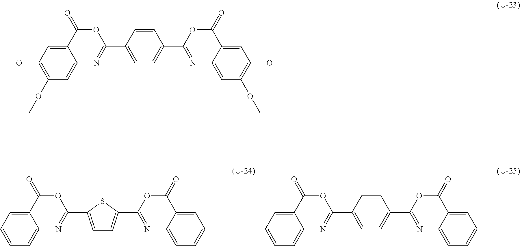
C12=CC(OC)=C(OC)C=C1N=C(C1=CC=C(C3=NC4=CC(OC)=C(OC)C=C4C(=O)O3)C=C1)OC2=O.C12=CC=CC=C1N=C(C1=CC=C(C3=NC4=CC=CC=C4C(=O)O3)C=C1)OC2=O.C12=CC=CC=C1N=C(C1=CC=C(C3=NC4=CC=CC=C4C(=O)O3)S1)OC2=O
